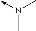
C<-N(C)C
